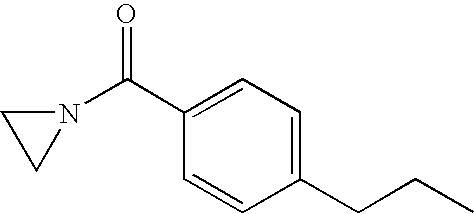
N1(C(C2=CC=C(CCC)C=C2)=O)CC1
